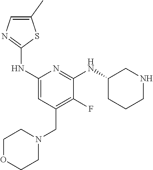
C1(C)=CN=C(NC2=CC(CN3CCOCC3)=C(F)C(NC3CCCNC3)=N2)S1
